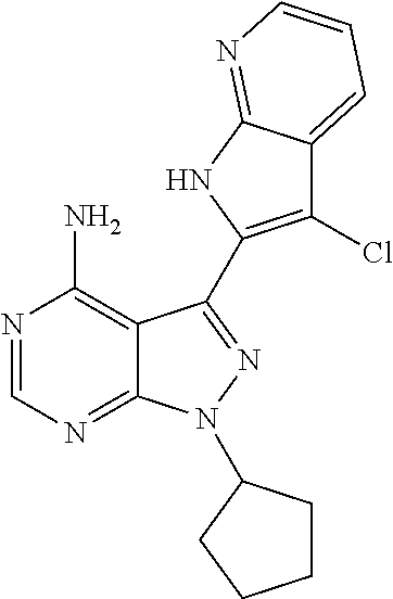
C12=C(N)N=CN=C1N(C1CCCC1)N=C2C1=C(Cl)C2=CC=CN=C2N1
